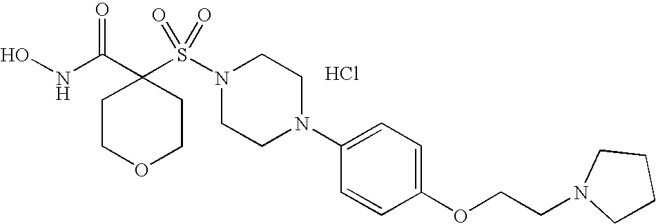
Cl.ONC(C1(S(N2CCN(C3=CC=C(OCCN4CCCC4)C=C3)CC2)(=O)=O)CCOCC1)=O
